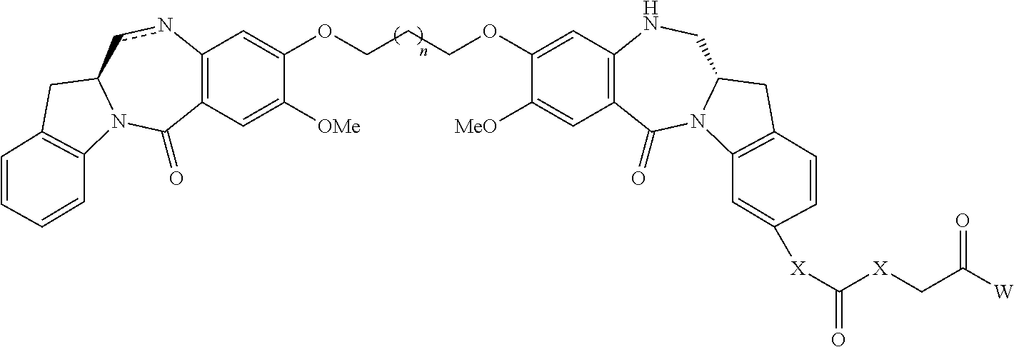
C12=C(C=C([OMe])C(OCCCOC3=CC4=C(C=C3[MeO])C(=O)N3C(CN4)CC4=C3C=C([X]C(=O)[X]CC([W])=O)C=C4)=C1)C(=O)N1C(cn2)CC2=C1C=CC=C2
